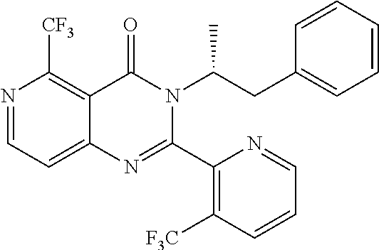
N1=CC=C2C(=C1[CF3])C(=O)N(C(CC1=CC=CC=C1)C)C(C1=C([F3C])C=CC=N1)=N2
